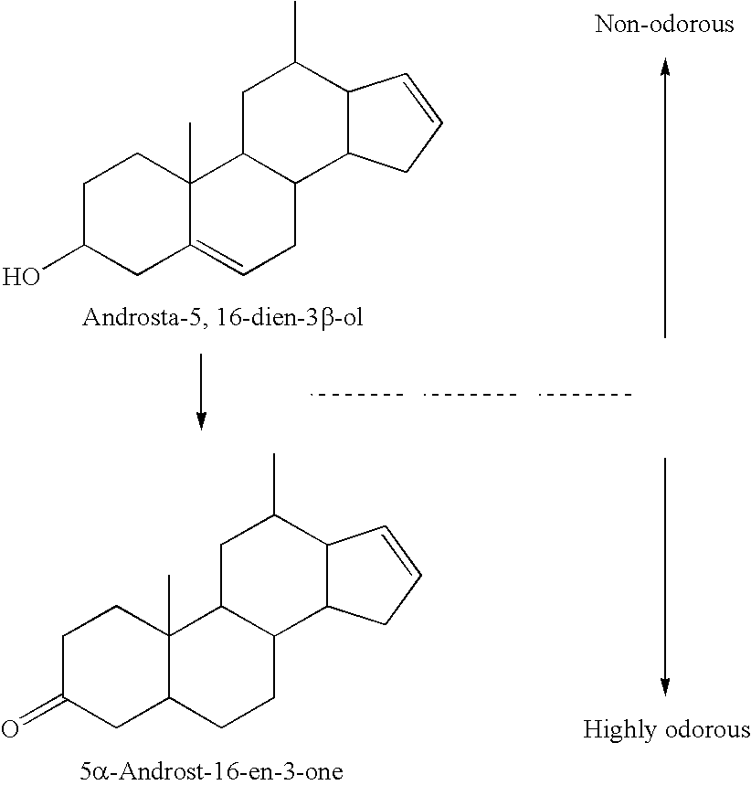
C1C(O)CC2=CCC3C(C2(C)C1)CC(C)C1C3CC=C1.C1C(=O)CC2C(C)(C1)C1C(CC2)C2C(C(C)C1)C=CC2
